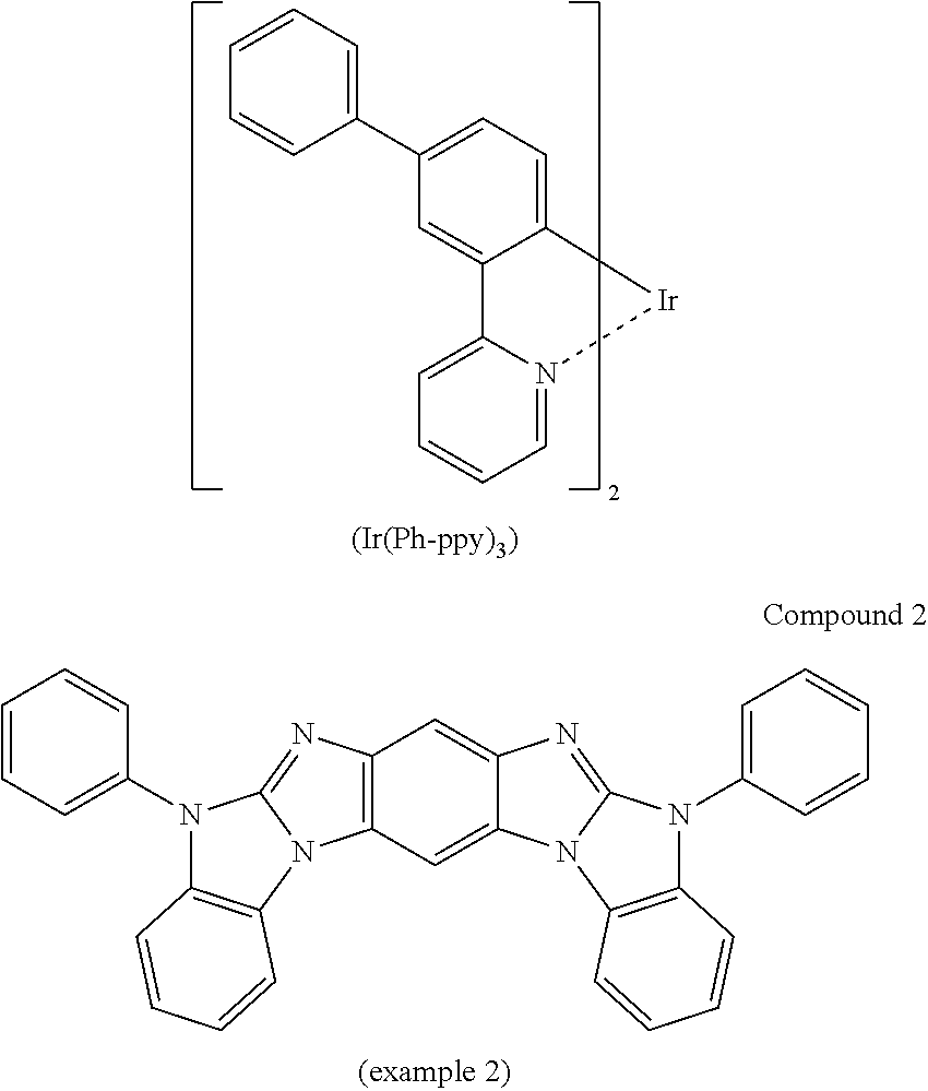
C1=CC=CC(C2=CC=C3C(=C2)C2=CC=CC=N2[Ir]3)=C1.C12=C(C=C3C(=C1)N=C1N3C3=C(N1C1=CC=CC=C1)C=CC=C3)N1C(=N2)N(C2=CC=CC=C2)C2=C1C=CC=C2
